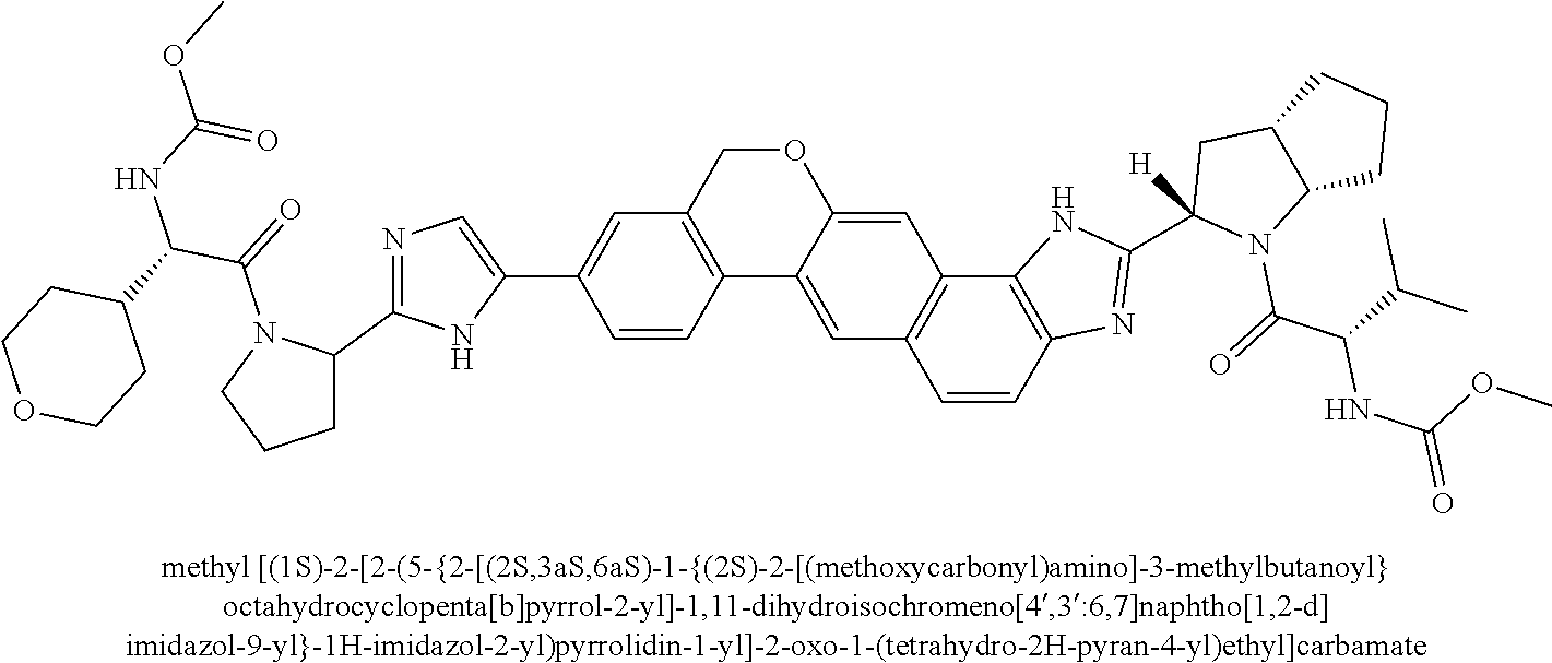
O1CC2=C(C3=CC4=C(C=C13)C1=C(C=C4)N=C(C3([H])N(C(=O)C(C(C)C)NC(OC)=O)C4C(C3)CCC4)N1)C=CC(C1=CN=C(C3N(C(=O)C(C4CCOCC4)NC(OC)=O)CCC3)N1)=C2
